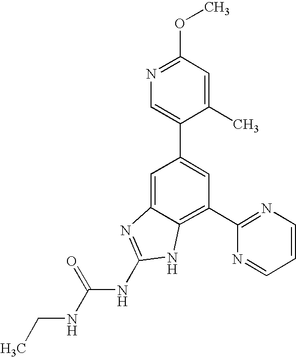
CCNC(NC1=NC2=CC(C3=CN=C(OC)C=C3C)=CC(C3=NC=CC=N3)=C2N1)=O
